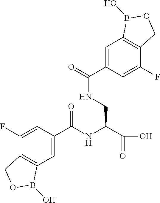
O1B(O)C2=C(C(F)=CC(C(NC(C(=O)O)CNC(C3=CC4=C(COB4O)C(F)=C3)=O)=O)=C2)C1
